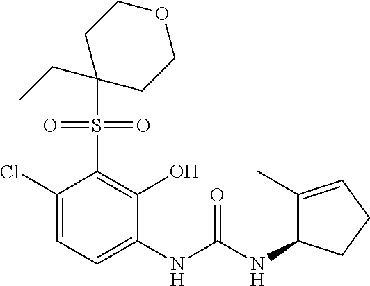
C1(Cl)=CC=C(NC(NC2C(C)=CCC2)=O)C(O)=C1S(=O)(=O)C1(CC)CCOCC1
